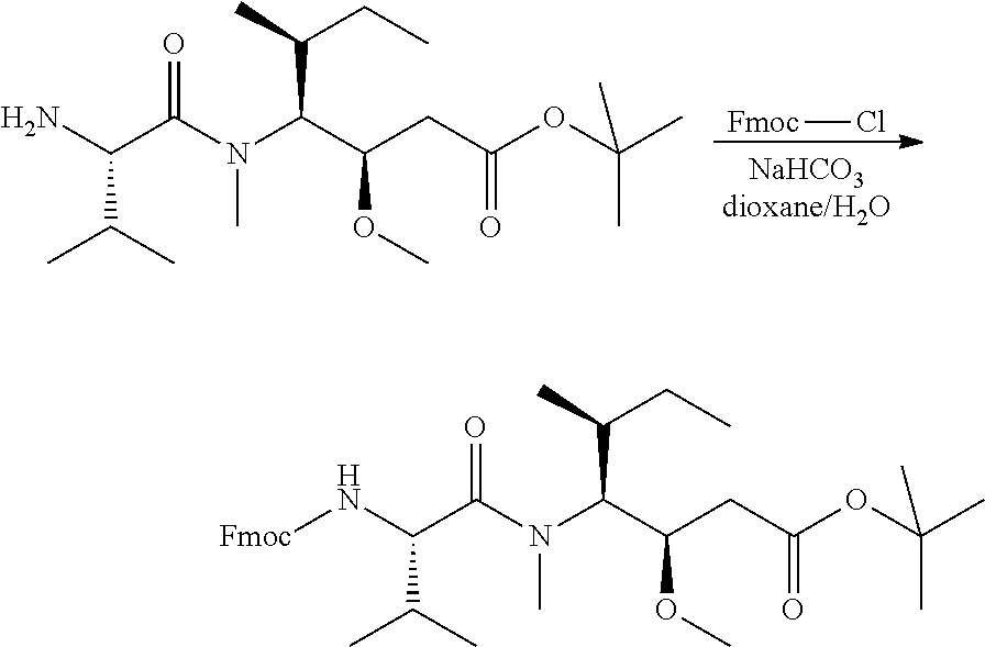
N(C(C(CC(OC(C)(C)C)=O)OC)C(C)CC)(C)C(C(N)C(C)C)=O.[Fmoc]Cl.N(C(C(CC(OC(C)(C)C)=O)OC)C(C)CC)(C)C(C(N[Fmoc])C(C)C)=O
